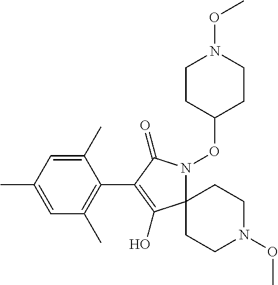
C1(C)=CC(C)=CC(C)=C1C1=C(O)C2(N(OC3CCN(OC)CC3)C1=O)CCN(OC)CC2
